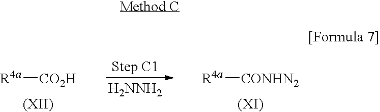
[R4a][CO2H].[H2NNH2].[R4a][CONHN2]
